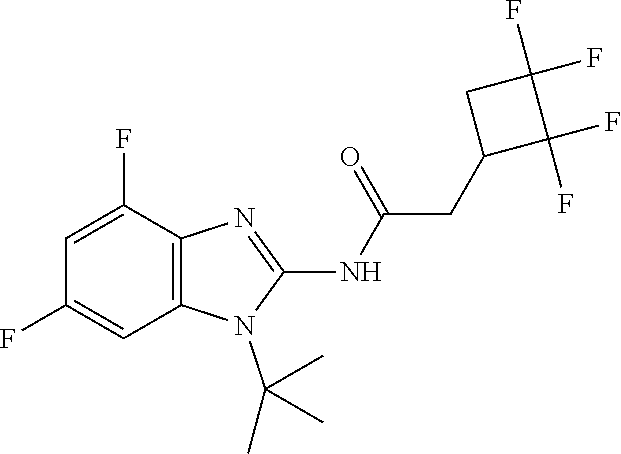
C1=C(F)C2=C(C=C1F)N(C(C)(C)C)C(NC(=O)CC1C(F)(F)C(F)(F)C1)=N2
